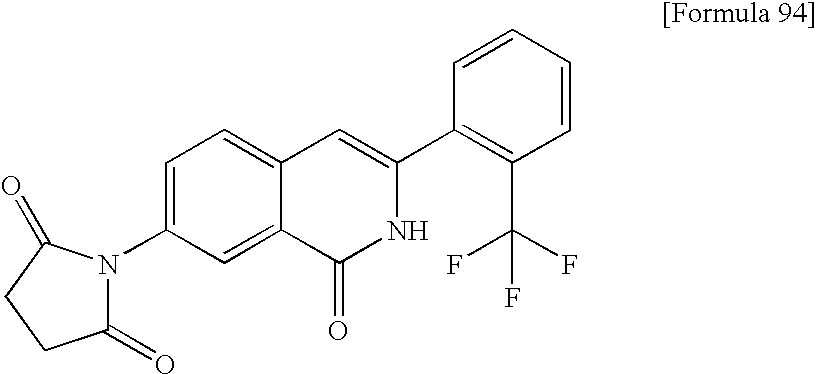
C1=CC=CC(C2=CC3=CC=C(N4C(=O)CCC4=O)C=C3C(=O)N2)=C1C(F)(F)F
